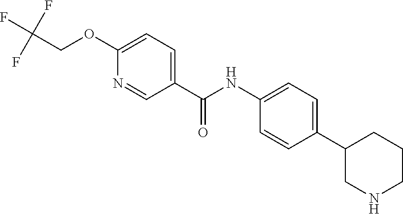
C1(C2=CC=C(NC(C3=CC=C(OCC(F)(F)F)N=C3)=O)C=C2)CNCCC1
